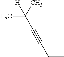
CCC#CC(C)([H])C
